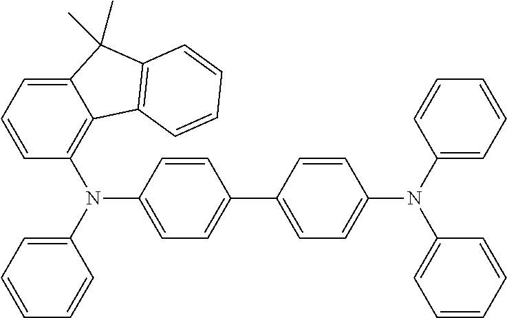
C1=CC=C(N(C2=C3C(=CC=C2)C(C)(C)C2=C3C=CC=C2)C2=CC=C(C3=CC=C(N(C4=CC=CC=C4)C4=CC=CC=C4)C=C3)C=C2)C=C1
